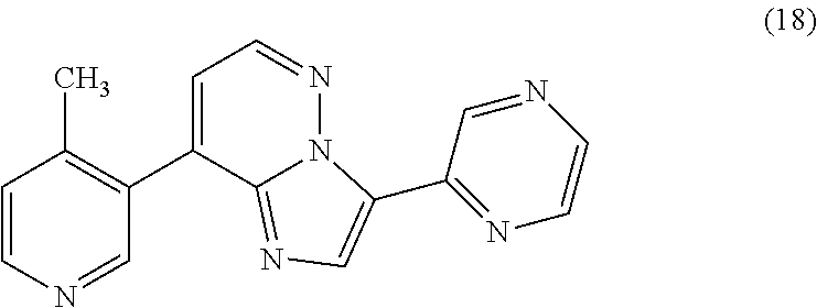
C1=CN=CC(C2=CC=NN3C2=NC=C3C2=NC=CN=C2)=C1C
